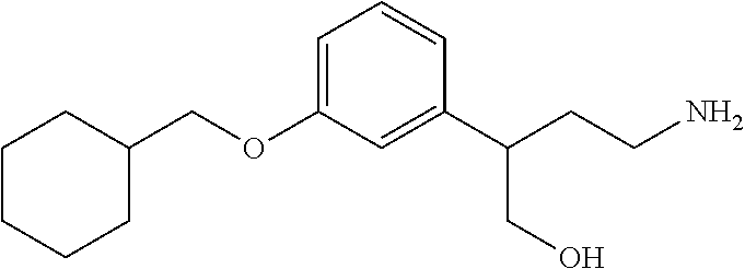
C1CCCC(COC2=CC=CC(C(CCN)CO)=C2)C1
